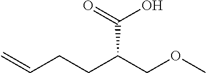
C=CCCC(COC)C(O)=O
